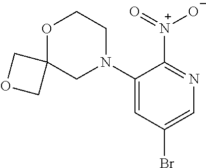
C1(N2CCOC3(C2)COC3)=CC(Br)=CN=C1[N+]([O-])=O
